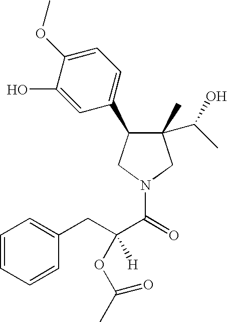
C1(C)(C(C)O)C(C2=CC=C(OC)C(O)=C2)CN(C(C(CC2=CC=CC=C2)(OC(C)=O)[H])=O)C1
